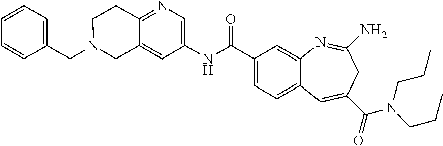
C1(CN2CC3=CC(NC(C4=CC=C5C(=C4)N=C(N)CC(C(=O)N(CCC)CCC)=C5)=O)=CN=C3CC2)=CC=CC=C1
